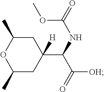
C1(C)CC(C(NC(OC)=O)C([OH])=O)([H])CC(C)O1
